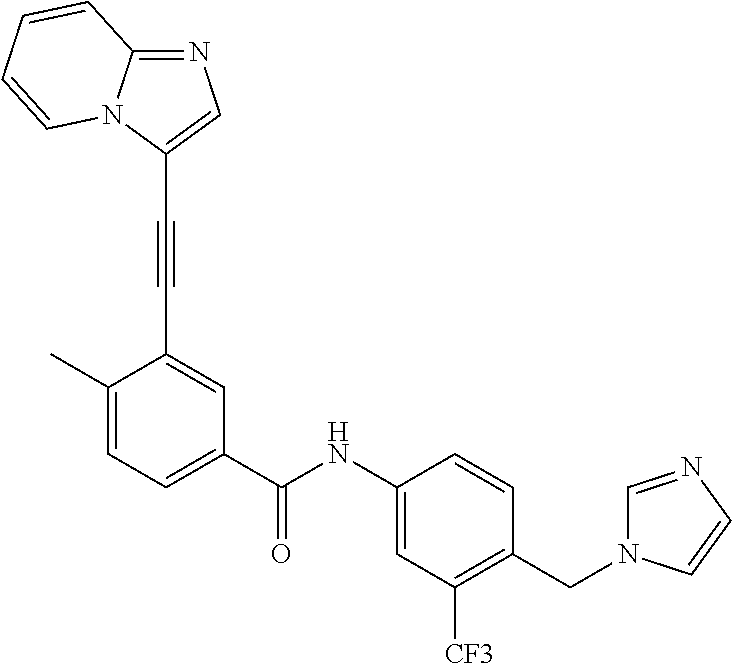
N1=C2N(C(C#CC3=CC(C(NC4=CC([CF3])=C(CN5C=NC=C5)C=C4)=O)=CC=C3C)=C1)C=CC=C2
